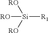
[Si]([RO])([RO])([RO])[R1]
